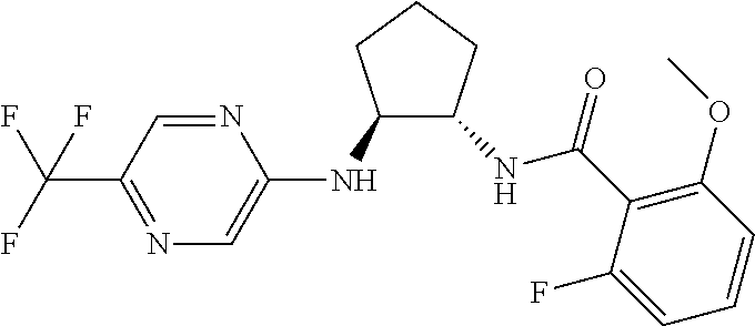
C1(NC2=CN=C(C(F)(F)F)C=N2)C(NC(C2=C(OC)C=CC=C2F)=O)CCC1
